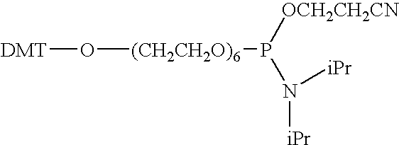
[DMT]O[(CH2CH2O)6]P([OCH2CH2CN])N([iPr])[iPr]
